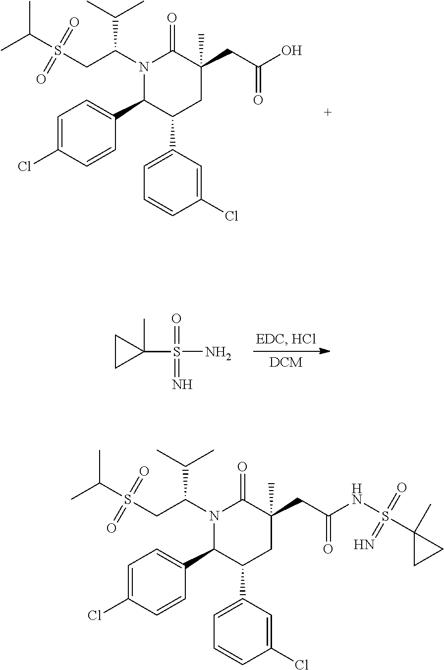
C1=C(Cl)C=CC(C2C(C3=CC=CC(Cl)=C3)CC(CC(=O)O)(C)C(=O)N2C(CS(C(C)C)(=O)=O)C(C)C)=C1.C1CC1(C)S(N)(=O)=N.C1=C(Cl)C=CC(C2C(C3=CC=CC(Cl)=C3)CC(CC(=O)NS(C3(C)CC3)(=O)=N)(C)C(=O)N2C(CS(C(C)C)(=O)=O)C(C)C)=C1
